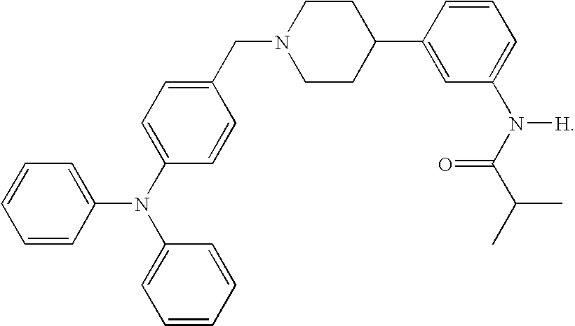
C1=CC(N(C2=CC=C(CN3CCC(C4=CC(N([H])C(C(C)C)=O)=CC=C4)CC3)C=C2)C2=CC=CC=C2)=CC=C1
